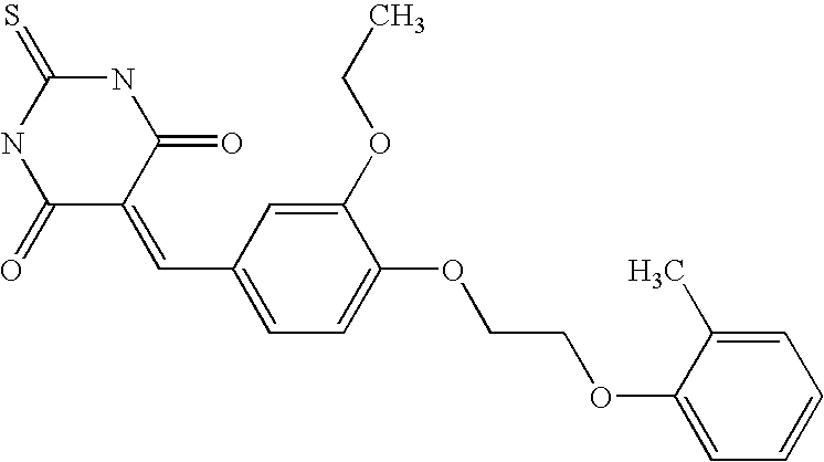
S=C1NC(=O)C(=CC2=CC=C(OCCOC3=CC=CC=C3C)C(OCC)=C2)C(=O)N1
